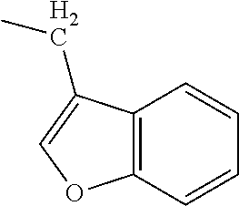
C12=C(C=CC=C1)OC=C2CC
